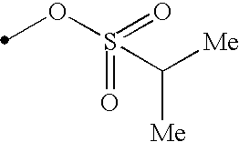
C(S(OC)(=O)=O)([Me])[Me]
